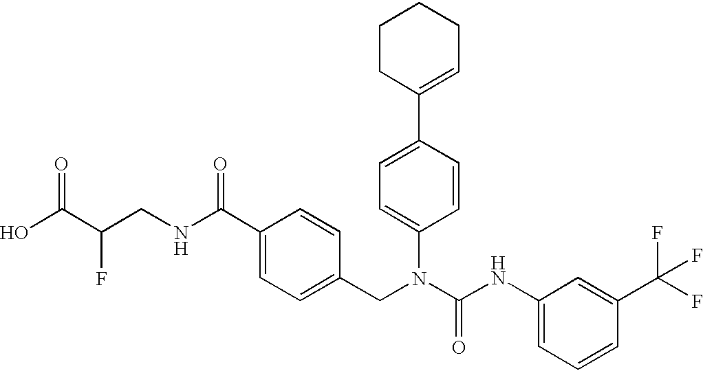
OC(C(CNC(C1=CC=C(CN(C(NC2=CC=CC(C(F)(F)F)=C2)=O)C2=CC=C(C3=CCCCC3)C=C2)C=C1)=O)F)=O
